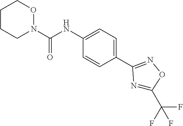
C1(NC(N2OCCCC2)=O)=CC=C(C2=NOC(C(F)(F)F)=N2)C=C1
